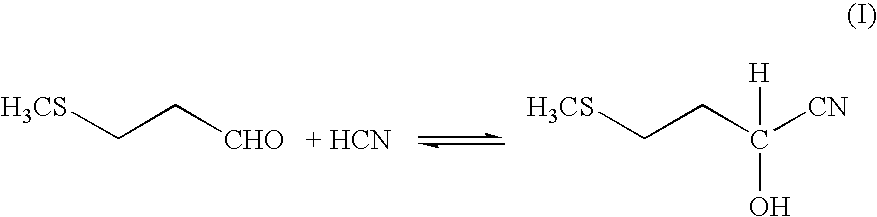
[H3CS]CC[CHO].[H3CS]CCC([CN])(O)[H]
